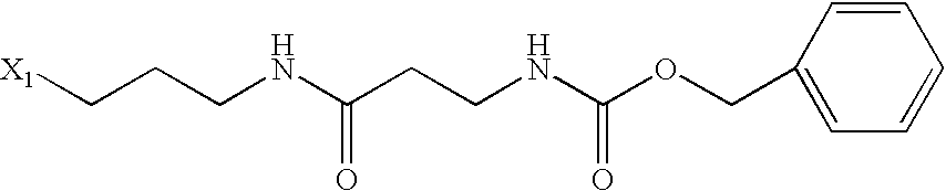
[X1]CCCNC(CCNC(=O)OCC1=CC=CC=C1)=O
